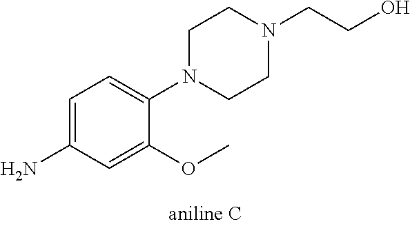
C1=C(N)C=C(OC)C(N2CCN(CCO)CC2)=C1
